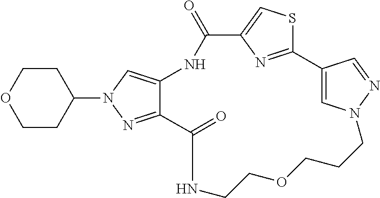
C12=NC(=CS1)C(=O)NC1=CN(C3CCOCC3)N=C1C(=O)NCCOCCCN1C=C2C=N1
